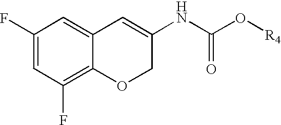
C12=C(F)C=C(F)C=C1C=C(NC(=O)O[R4])CO2
